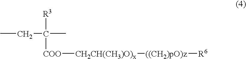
CCC([R3])([COO][CH2CH(CH3)O)x][((CH2)pO)z][R6])C
